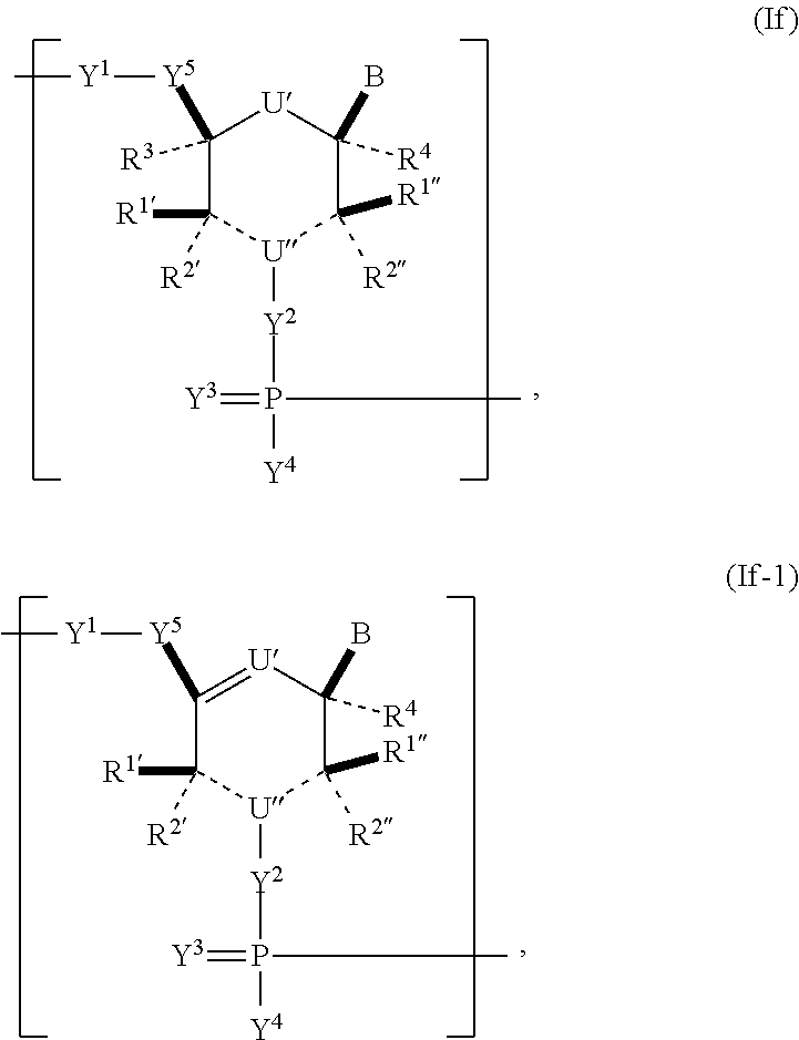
C1([Y5][Y1]C)([R3])[U]C(B)([R4])C([R2])([R1])[U]([Y2]P([Y4])(=[Y3])C)C1([R2])[R1].C1([Y5][Y1]C)=[U]C(B)([R4])C([R2])([R1])[U]([Y2]P([Y4])(=[Y3])C)C1([R2])[R1]
